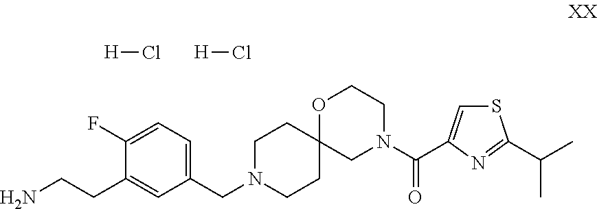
O1C2(CN(C(C3=CSC(C(C)C)=N3)=O)CC1)CCN(CC1=CC=C(F)C(CCN)=C1)CC2.[H]Cl.[H]Cl
